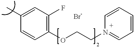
C1(C)=CC(F)=C(OCCN2=CC=CC=C2)C=C1
